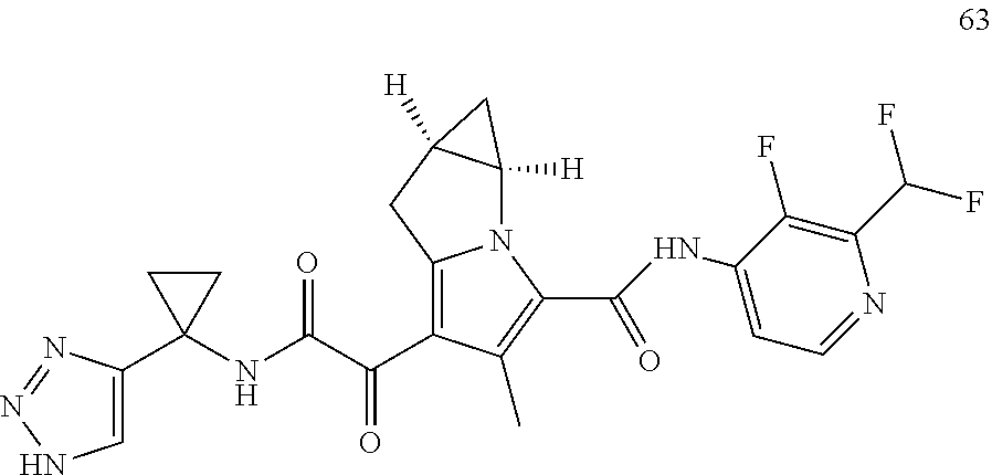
C1=C(C2(NC(C(C3=C4N(C(C(NC5=CC=NC(C(F)F)=C5F)=O)=C3C)C3([H])C([H])(C4)C3)=O)=O)CC2)N=NN1
